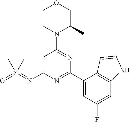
C1=C(N=S(=O)(C)C)N=C(C2=CC(F)=CC3=C2C=CN3)N=C1N1C(C)COCC1
